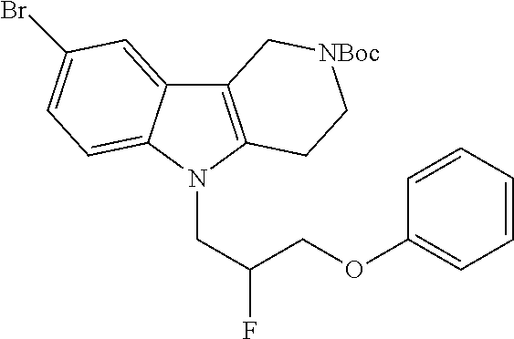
C12=C(N(CC(COC3=CC=CC=C3)F)C3=CC=C(Br)C=C13)CC[NBoc]C2
